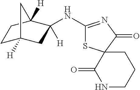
C1(NC2([H])CC3([H])CCC2([H])C3)=NC(=O)C2(S1)C(=O)NCCC2
